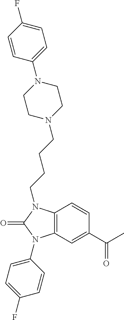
C1=CC2=C(C=C1C(C)=O)N(C1=CC=C(F)C=C1)C(=O)N2CCCCN1CCN(C2=CC=C(F)C=C2)CC1
